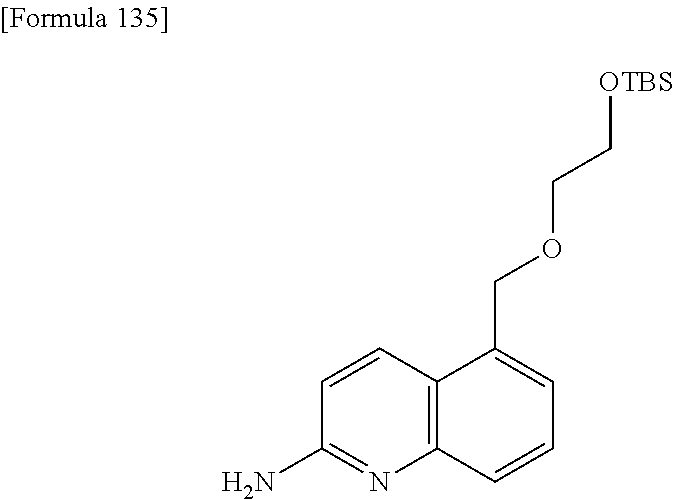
NC1=NC2=C(C=C1)C(COCC[OTBS])=CC=C2
